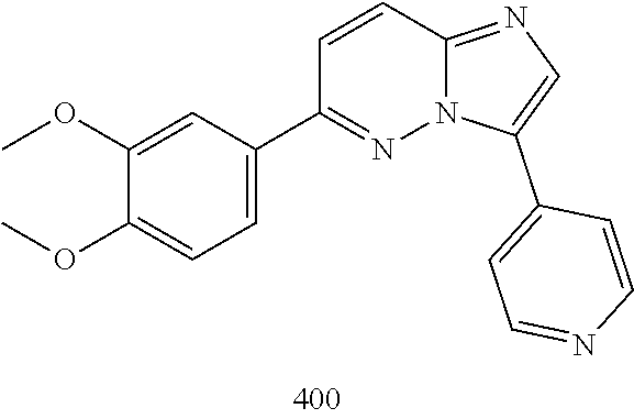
O(C)C1=CC=C(C2=NN3C(=NC=C3C3=CC=NC=C3)C=C2)C=C1OC
